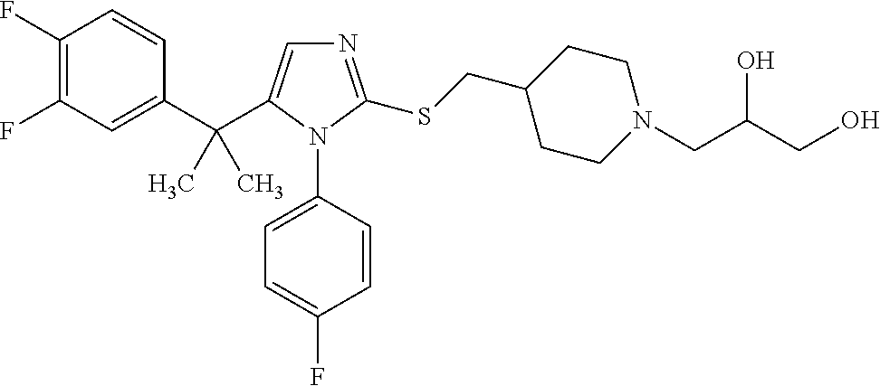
C1(C(C)(C)C2=CN=C(SCC3CCN(CC(CO)O)CC3)N2C2=CC=C(F)C=C2)=CC(F)=C(F)C=C1
